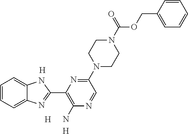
[H].[H].[H].C1=CC=C2C(=C1)NC(C1=C(N)N=CC(N3CCN(C(=O)OCC4=CC=CC=C4)CC3)=N1)=N2
